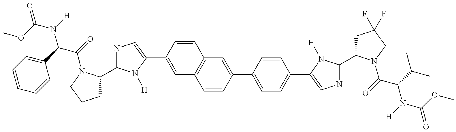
O(C(=O)N(C(C(=O)N1C(C2=NC=C(C3=CC4=C(C=C3)C=C(C3=CC=C(C5=CN=C(C6CC(F)(F)CN6C(C(N(C(=O)OC)[H])C(C)C)=O)N5[H])C=C3)C=C4)N2[H])CCC1)C1=CC=CC=C1)[H])C
